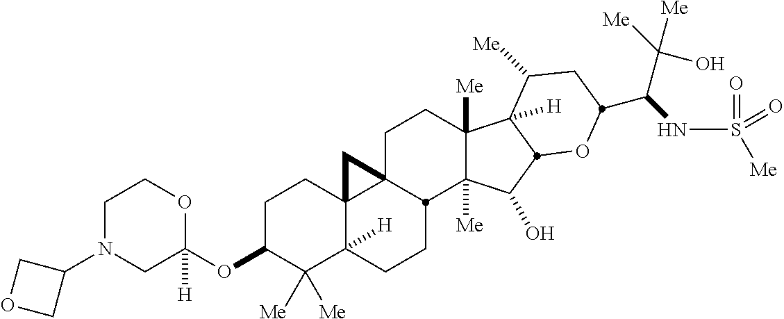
C1C(OC2([H])OCCN(C3COC3)C2)C([Me])([Me])C2([H])C3(C1)C1(CCC4([Me])C([Me])(C(O)C5C4([H])C([Me])CC(C(C([Me])([Me])O)NS([Me])(=O)=O)O5)C1CC2)C3
